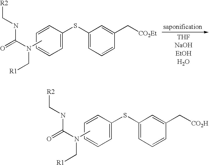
C1=CC=CC(SC2=CC=CC(C[CO2H])=C2)=C1.CN(C[R1])C(=O)NC[R2].C1=CC=CC(SC2=CC=CC(C[CO2Et])=C2)=C1.CN(C[R1])C(=O)NC[R2]
